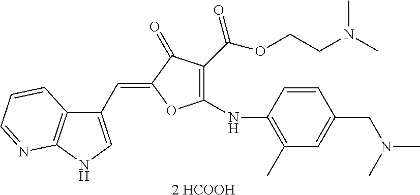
[2 HCOOH].C(=C1C(=O)C(C(OCCN(C)C)=O)=C(NC2=C(C)C=C(CN(C)C)C=C2)O1)C1=CNC2=C1C=CC=N2
